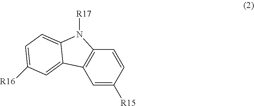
[R16]C1=CC=C2N([R17])C3=C(C=C([R15])C=C3)C2=C1
